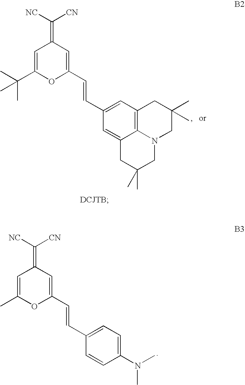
C1=C(C)OC(C=CC2=CC=C(N(C)C)C=C2)=CC1=C([CN])[NC].C1=C(C(C)(C)C)OC(C=CC2=CC3=C4C(=C2)CC(C)(C)CN4CC(C)(C)C3)=CC1=C([CN])[NC]
